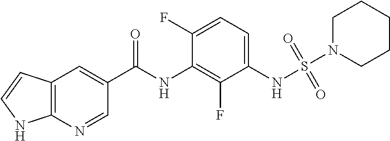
C12=C(N=CC(C(NC3=C(F)C(NS(=O)(=O)N4CCCCC4)=CC=C3F)=O)=C1)NC=C2
